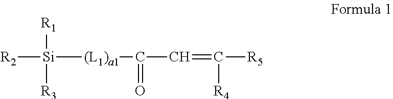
[R2][Si]([R1])([R3])[(L1)a1]C(=O)C=C([R4])[R5]
